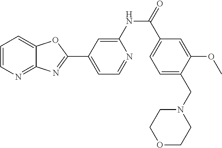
C1=CN=C2C(=C1)OC(C1=CC=NC(NC(=O)C3=CC=C(CN4CCOCC4)C(OC)=C3)=C1)=N2
